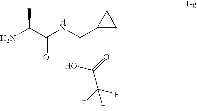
NC(C(NCC1CC1)=O)C.C(C(F)(F)F)(=O)O
